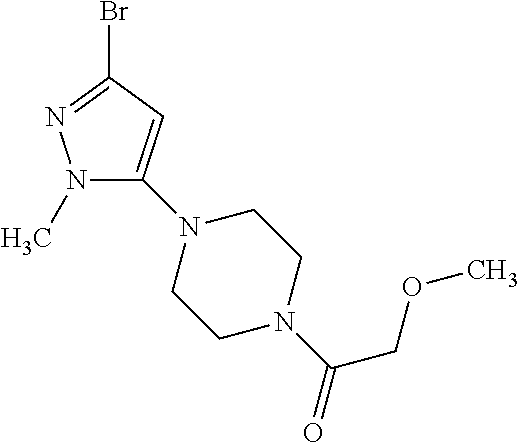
N1(C)C(N2CCN(C(=O)COC)CC2)=CC(Br)=N1
